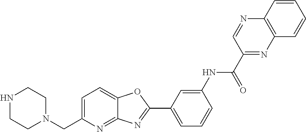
C1=C(CN2CCNCC2)N=C2C(=C1)OC(C1=CC=CC(NC(=O)C3=NC4=C(N=C3)C=CC=C4)=C1)=N2
